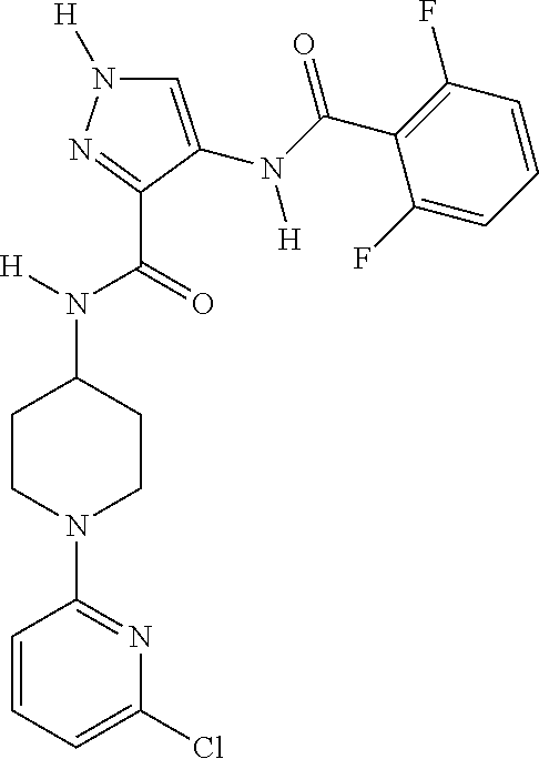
C1=C(N(C(C2=C(F)C=CC=C2F)=O)[H])C(C(=O)N([H])C2CCN(C3=NC(Cl)=CC=C3)CC2)=NN1[H]
